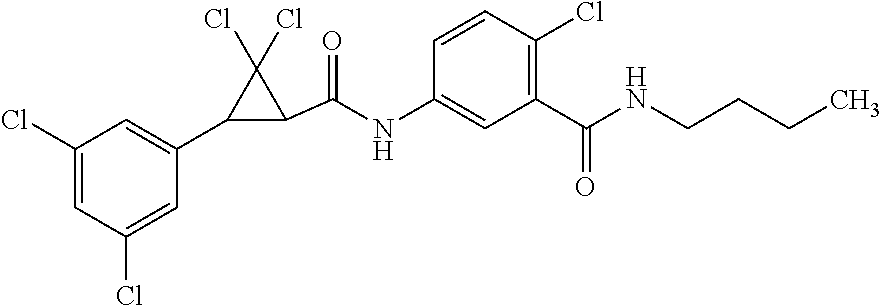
C1(Cl)=CC(Cl)=CC(C2C(C(=O)NC3=CC(C(=O)NCCCC)=C(Cl)C=C3)C2(Cl)Cl)=C1
